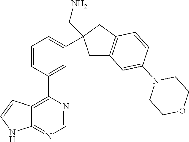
C12=C(C3=CC(C4(CN)CC5=C(C4)C=CC(N4CCOCC4)=C5)=CC=C3)N=CN=C1NC=C2
